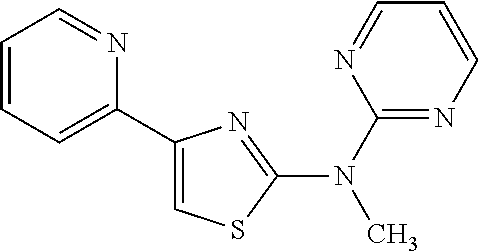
C1=CC=C(C2=CSC(N(C3=NC=CC=N3)C)=N2)N=C1
